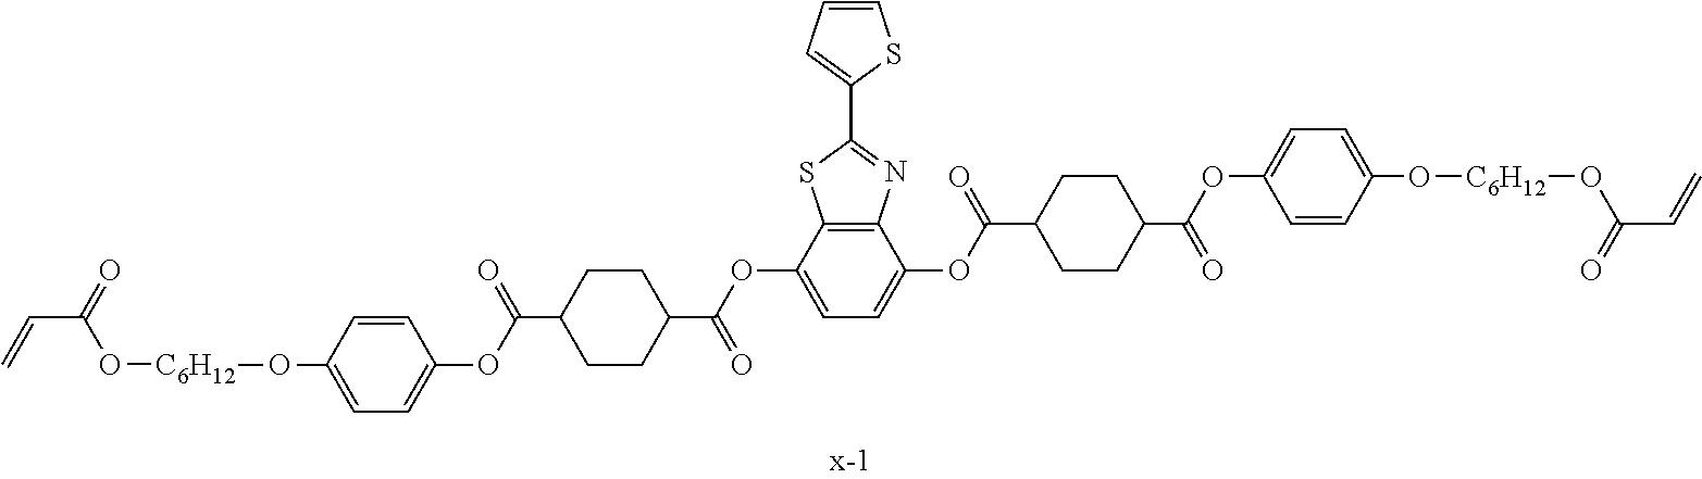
C(C(=O)O[C6H12]OC1=CC=C(OC(C2CCC(C(OC3=CC=C(OC(C4CCC(C(OC5=CC=C(O[C6H12]OC(C=C)=O)C=C5)=O)CC4)=O)C4=C3SC(C3=CC=CS3)=N4)=O)CC2)=O)C=C1)=C
